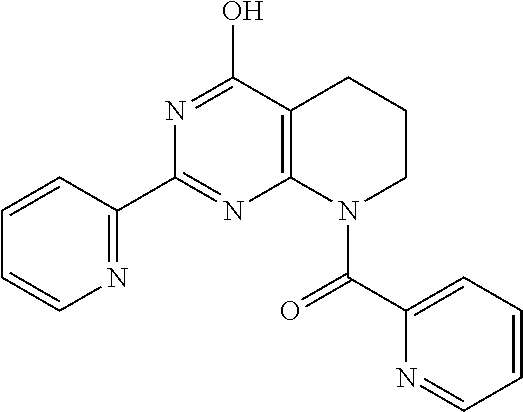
C1(C2=NC=CC=C2)=NC2=C(C(O)=N1)CCCN2C(=O)C1=CC=CC=N1
